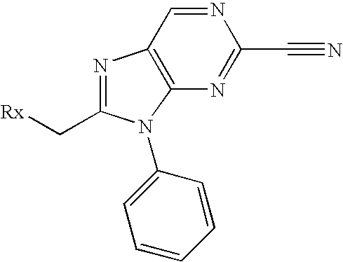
N1=CC2=C(N=C1C#N)N(C1=CC=CC=C1)C(C[Rx])=N2
